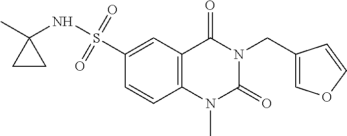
C1(S(NC2(C)CC2)(=O)=O)=CC2=C(C=C1)N(C)C(=O)N(CC1=COC=C1)C2=O
